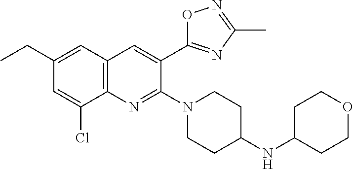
C1(CC)=CC2=C(N=C(N3CCC(NC4CCOCC4)CC3)C(C3=NC(C)=NO3)=C2)C(Cl)=C1
